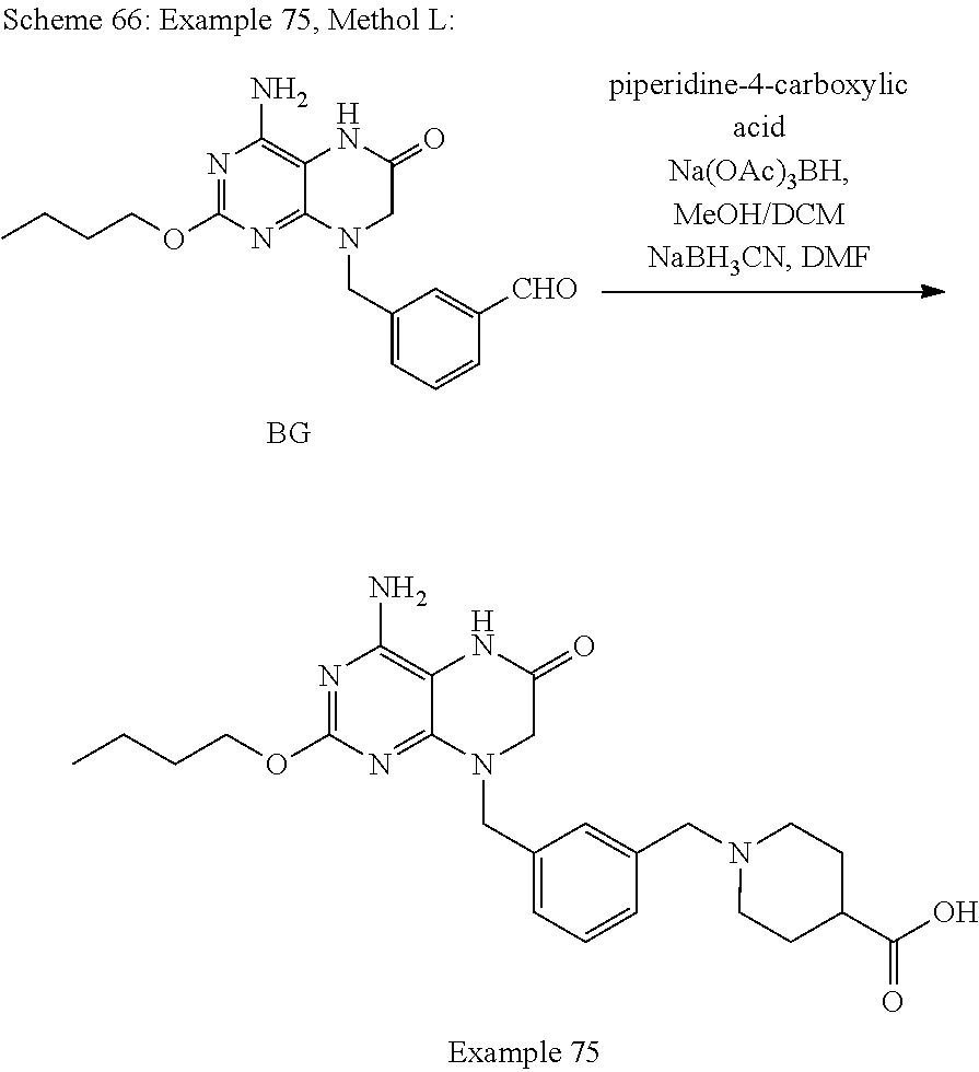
N1=C(OCCCC)N=C2C(=C1N)NC(=O)CN2CC1=CC=CC(CN2CCC(C(O)=O)CC2)=C1.N1=C(OCCCC)N=C2C(=C1N)NC(=O)CN2CC1=CC=CC([CHO])=C1
